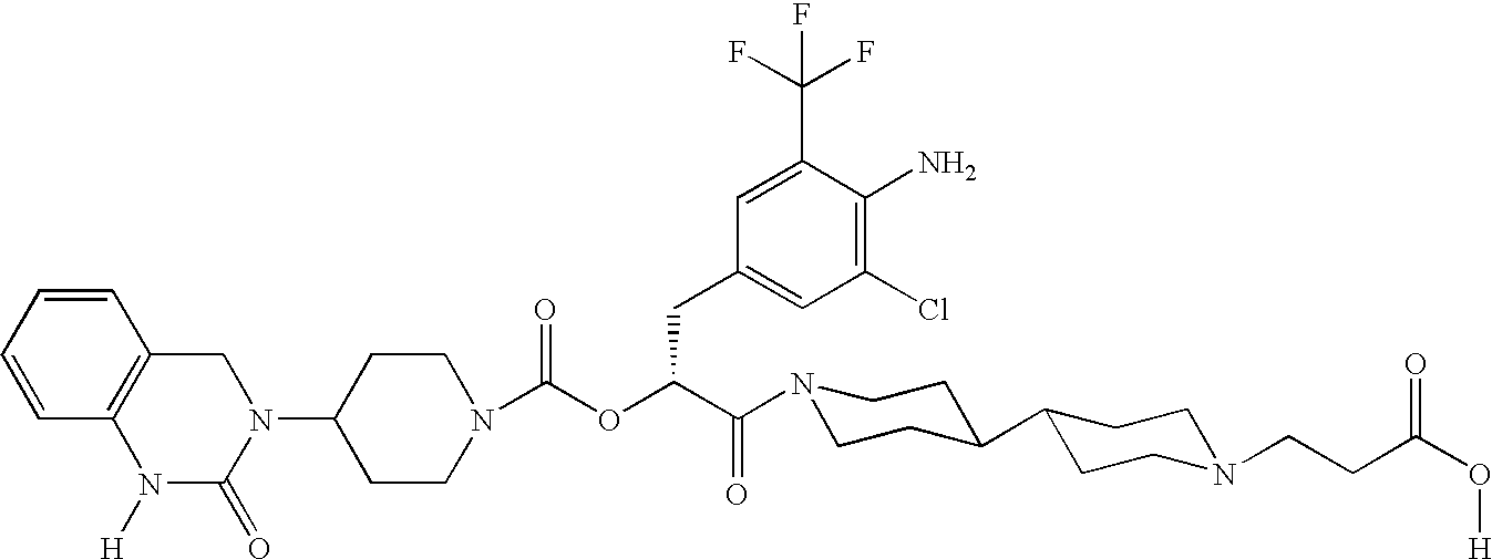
C1(N2CC3=C(N([H])C2=O)C=CC=C3)CCN(C(OC(C(N2CCC(C3CCN(CCC(O[H])=O)CC3)CC2)=O)CC2=CC(Cl)=C(N)C(C(F)(F)F)=C2)=O)CC1
